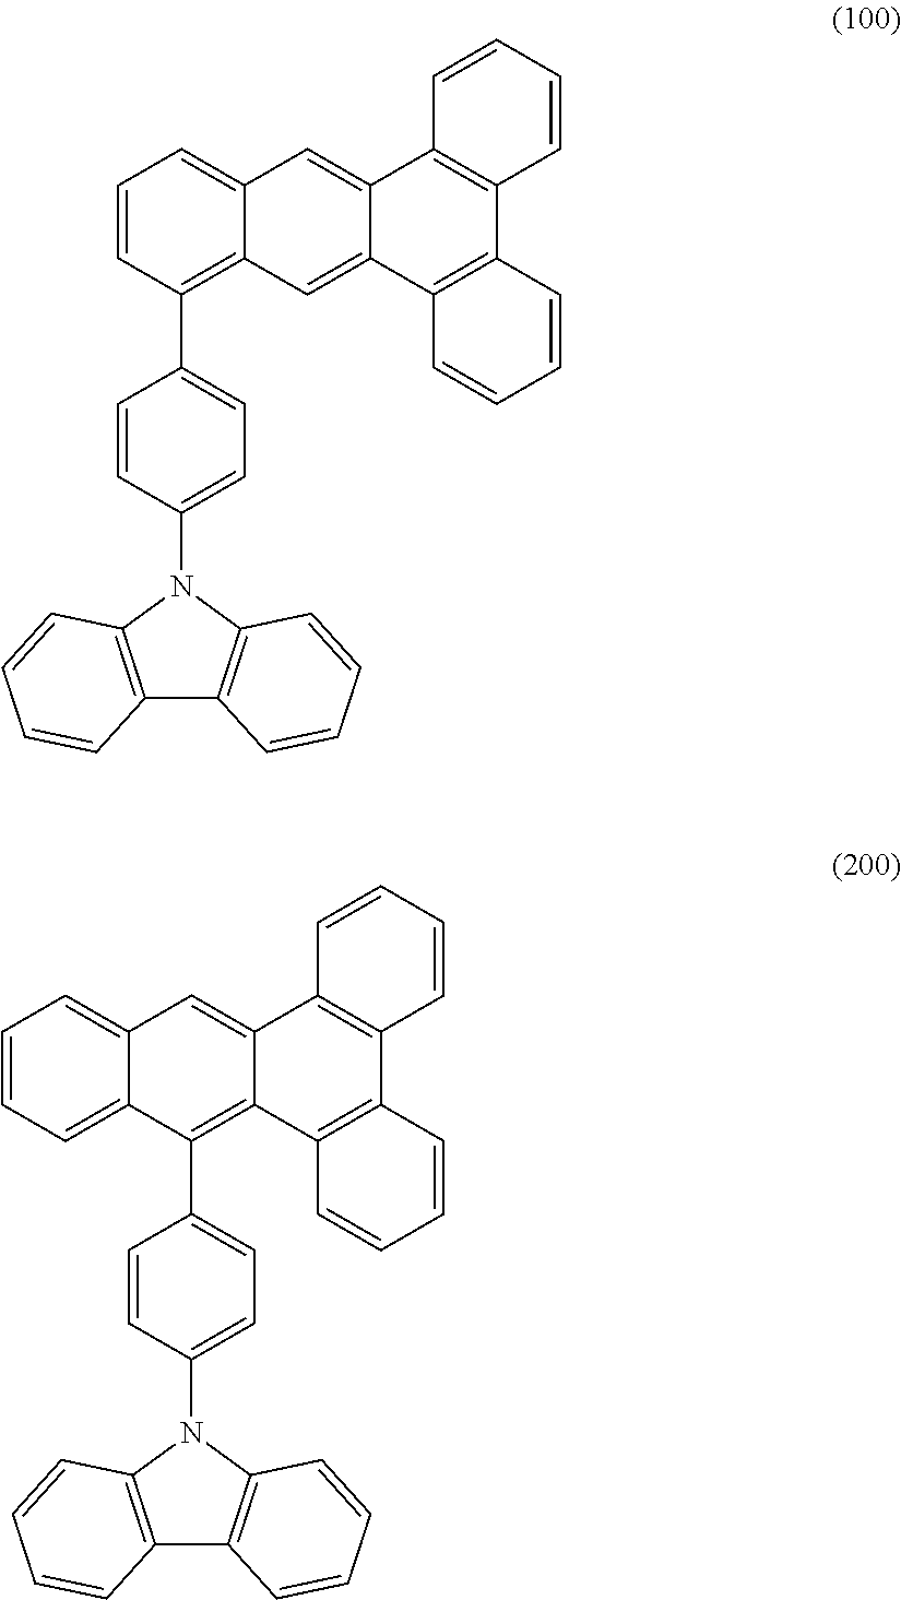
C1=CC(C2=CC=C(N3C4=C(C5=C3C=CC=C5)C=CC=C4)C=C2)=C2C(=C1)C=C1C(=C2)C2=C(C3=C1C=CC=C3)C=CC=C2.C1=CC=C2C(=C1)C=C1C(=C2C2=CC=C(N3C4=C(C5=C3C=CC=C5)C=CC=C4)C=C2)C2=C(C3=C1C=CC=C3)C=CC=C2
